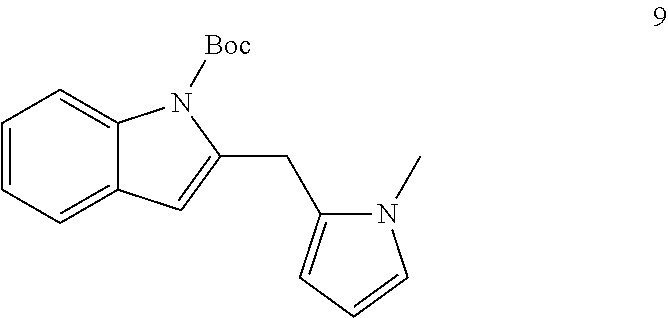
C1=CC=C2C(=C1)N([Boc])C(CC1=CC=CN1C)=C2
